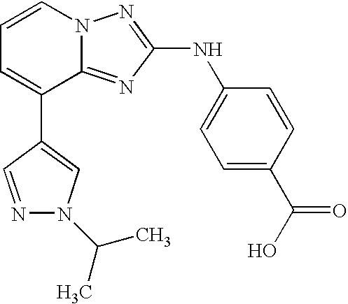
C1=CN2C(=NC(NC3=CC=C(C(O)=O)C=C3)=N2)C(C2=CN(C(C)C)N=C2)=C1
